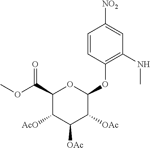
C1(C(OC)=O)C([AcO])C([OAc])C([OAc])C(OC2=C(NC)C=C([NO2])C=C2)O1
